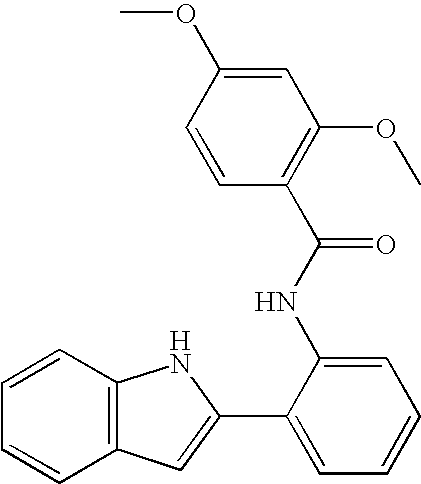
C12=C(C=CC=C1)NC(C1=CC=CC=C1NC(C1=C(OC)C=C(OC)C=C1)=O)=C2
